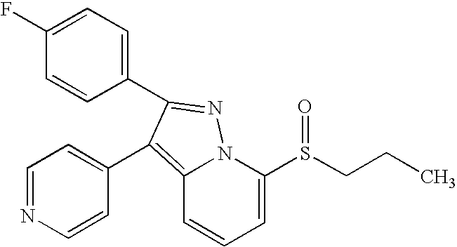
C1(F)=CC=C(C2=NN3C(=C2C2=CC=NC=C2)C=CC=C3S(CCC)=O)C=C1
